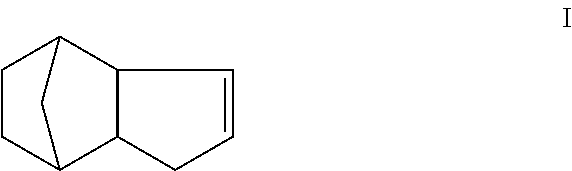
C12CCC(C1)C1C2CC=C1
